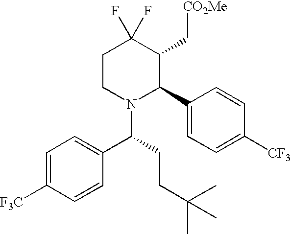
C1CN(C(CCC(C)(C)C)C2=CC=C([F3C])C=C2)C(C2=CC=C([CF3])C=C2)C(C[CO2Me])C1(F)F
